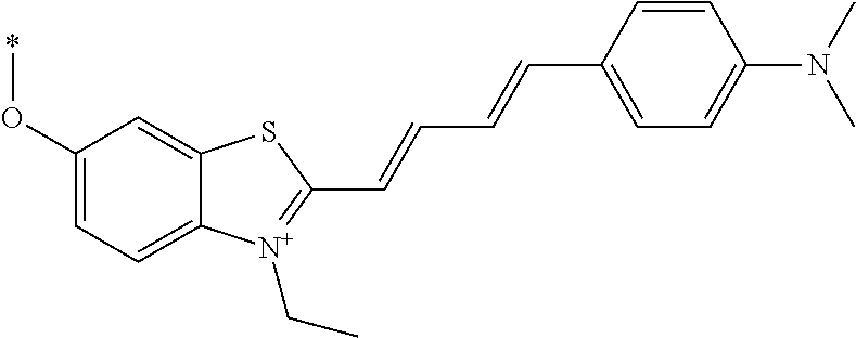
C1(O*)=CC=C2C(=C1)SC(C=CC=CC1=CC=C(N(C)C)C=C1)=[N+]2CC
